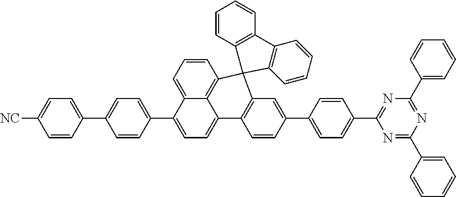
C1=CC=C2C3=C1C1(C4=C(C3=CC=C2C2=CC=C(C3=CC=C([NC])C=C3)C=C2)C=CC(C2=CC=C(C3=NC(C5=CC=CC=C5)=NC(C5=CC=CC=C5)=N3)C=C2)=C4)C2=C(C=CC=C2)C2=C1C=CC=C2
